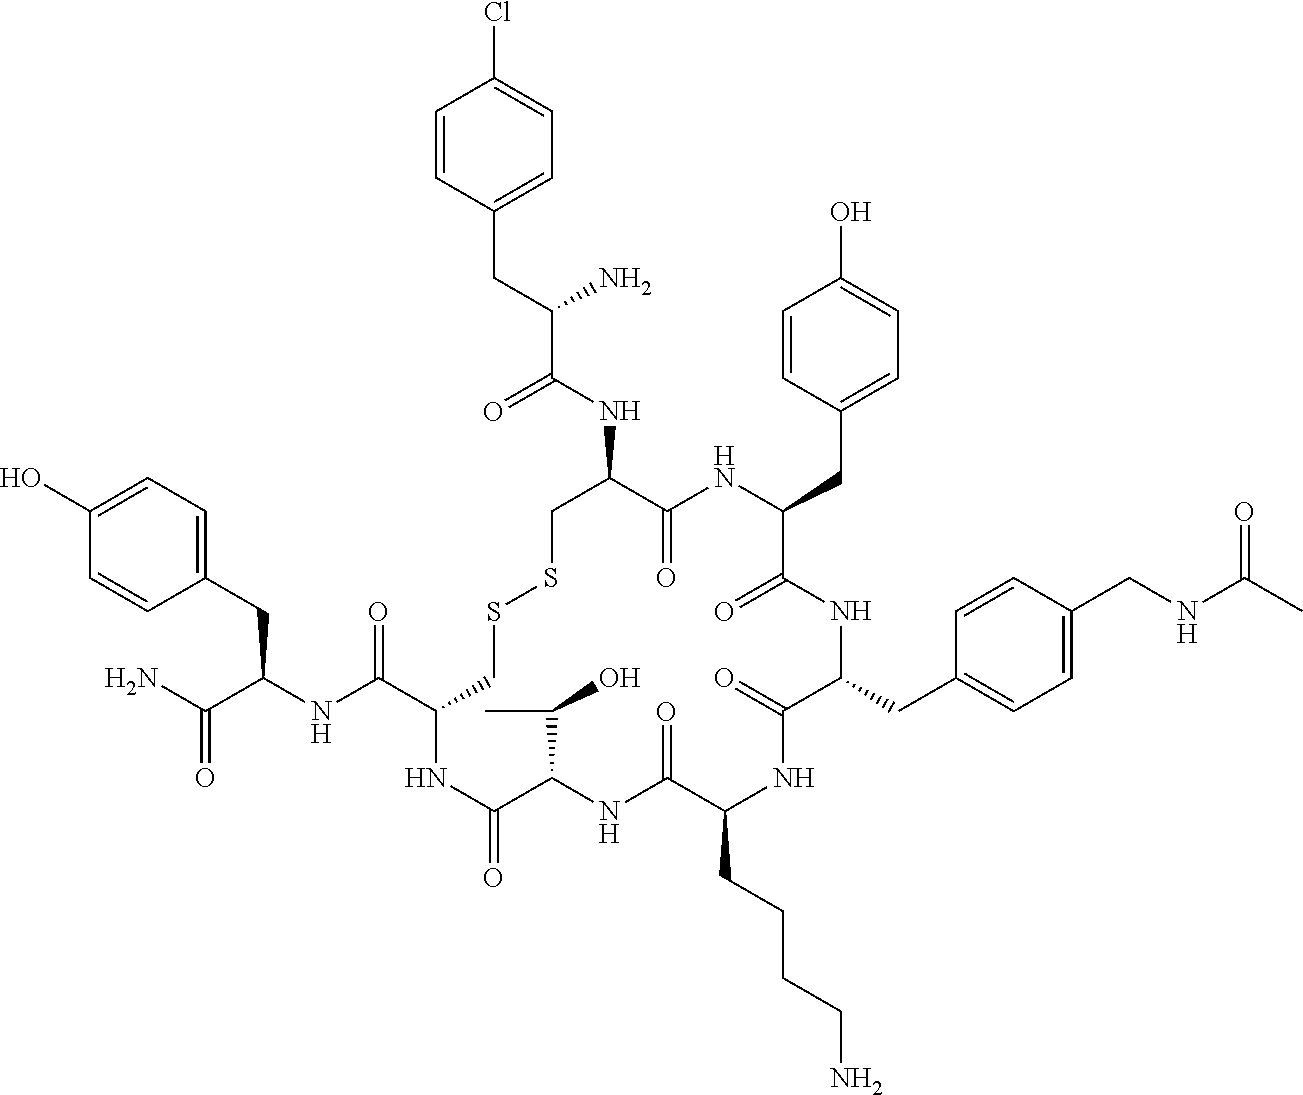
C1=C(O)C=CC(CC(NC(C2CSSCC(NC(C(CC3=CC=C(Cl)C=C3)N)=O)C(=O)NC(CC3=CC=C(O)C=C3)C(=O)NC(CC3=CC=C(CNC(C)=O)C=C3)C(=O)NC(CCCCN)C(=O)NC(C(C)O)C(=O)N2)=O)C(N)=O)=C1
